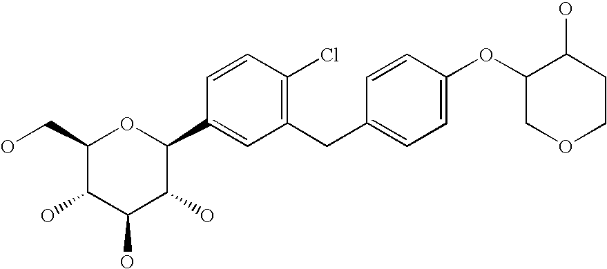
C1(CO)C(O)C(O)C(O)C(C2=CC(CC3=CC=C(OC4COCCC4O)C=C3)=C(Cl)C=C2)O1
